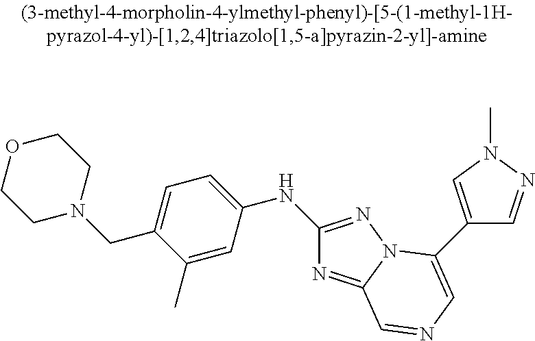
C1N(CC2=CC=C(NC3=NN4C(=N3)C=NC=C4C3=CN(C)N=C3)C=C2C)CCOC1
